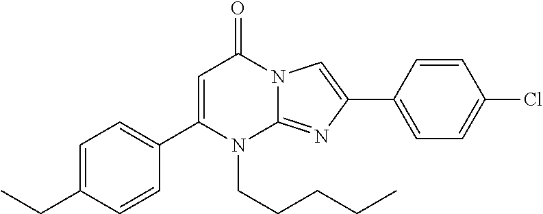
C1(C2=CC=C(CC)C=C2)=CC(=O)N2C(=NC(C3=CC=C(Cl)C=C3)=C2)N1CCCCC
